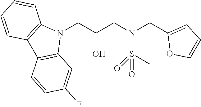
N1(CC(CN(CC2=CC=CO2)S(=O)(C)=O)O)C2=C(C3=C1C=C(F)C=C3)C=CC=C2
